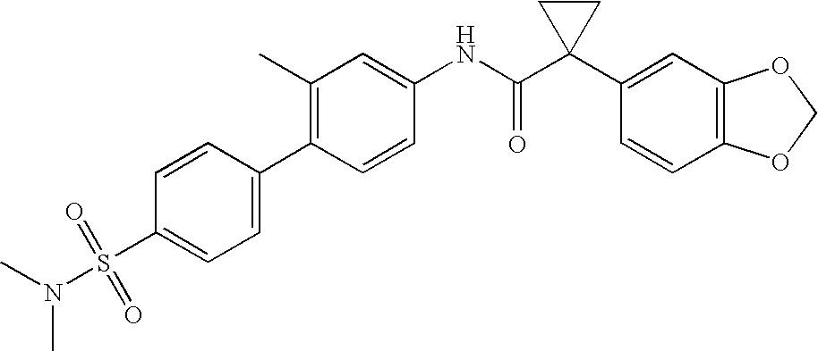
C1(NC(C2(C3=CC4=C(C=C3)OCO4)CC2)=O)=CC(C)=C(C2=CC=C(S(N(C)C)(=O)=O)C=C2)C=C1
